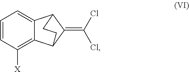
C1=CC([X])=C2C(=C1)C1C(=C(Cl)Cl)C2CC1
